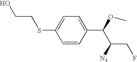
C1(SCCO)=CC=C(C(OC)C([N3])CF)C=C1
